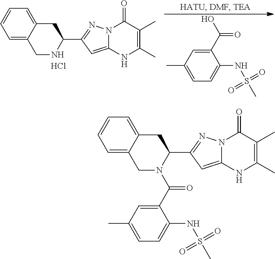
C1=C2C(=CC=C1)CC(C1=NN3C(=C1)NC(C)=C(C)C3=O)N(C(C1=CC(C)=CC=C1NS(C)(=O)=O)=O)C2.C1=C2C(=CC=C1)CC(C1=NN3C(=C1)NC(C)=C(C)C3=O)NC2.Cl.C1(C)=CC=C(NS(C)(=O)=O)C(C(O)=O)=C1
